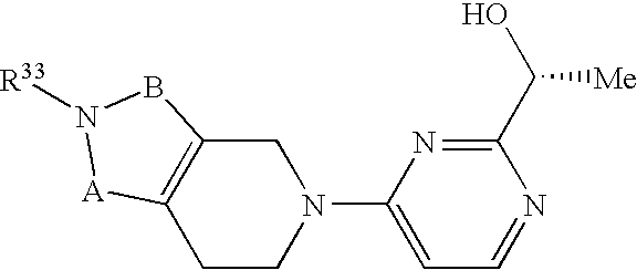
C1CN(C2=CC=NC(C(O)[Me])=N2)CC2=C1[A]N([R33])B2
